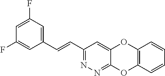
C(=CC1=NN=C2C(=C1)OC1=C(O2)C=CC=C1)C1=CC(F)=CC(F)=C1
